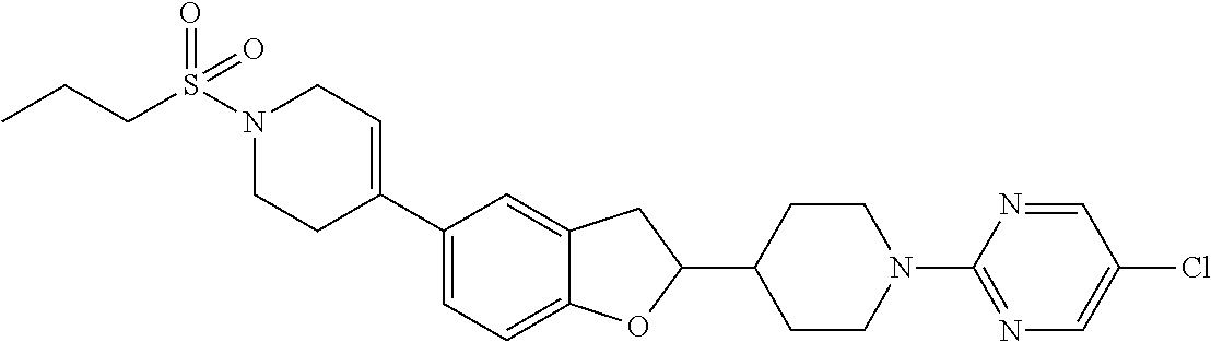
N1(S(CCC)(=O)=O)CCC(C2=CC=C3C(=C2)CC(C2CCN(C4=NC=C(Cl)C=N4)CC2)O3)=CC1
